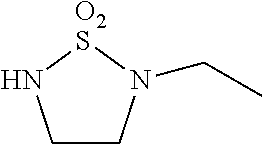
C1CN(CC)[O2S]N1
